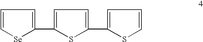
C1=C[Se]C(C2=CC=C(C3=CC=CS3)S2)=C1
